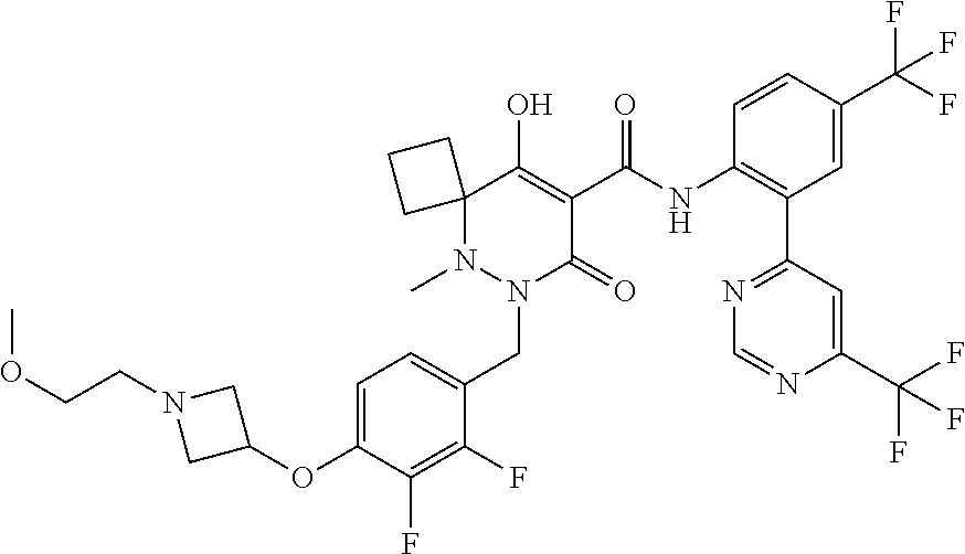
C1=C(OC2CN(CCOC)C2)C(F)=C(F)C(CN2C(=O)C(C(NC3=C(C4=NC=NC(C(F)(F)F)=C4)C=C(C(F)(F)F)C=C3)=O)=C(O)C3(CCC3)N2C)=C1
